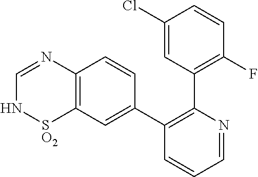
C1(Cl)=CC(C2=C(C3=CC4=C(C=C3)N=CN[SO2]4)C=CC=N2)=C(F)C=C1
